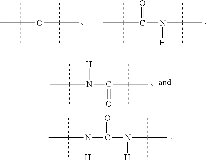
C(N(C(N([H])C(C)(C)C)=O)[H])(C)(C)C.C(OC(C)(C)C)(C)(C)C.C(C(N(C(C)(C)C)[H])=O)(C)(C)C.C(N(C(C(C)(C)C)=O)[H])(C)(C)C
